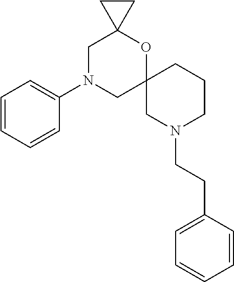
C1=C(N2CC3(OC4(C2)CC4)CN(CCC2=CC=CC=C2)CCC3)C=CC=C1
